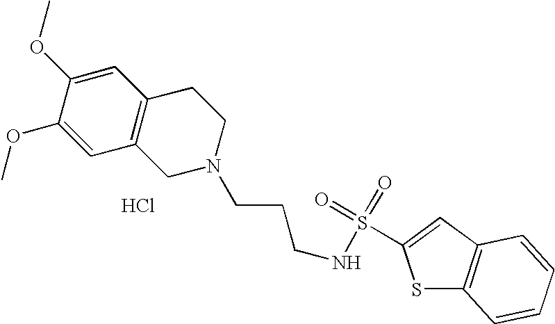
Cl.C1=C(OC)C(OC)=CC2=C1CCN(CCCNS(C1=CC3=C(S1)C=CC=C3)(=O)=O)C2
